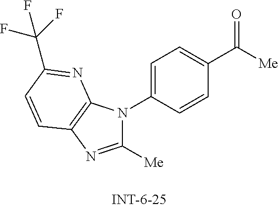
C1([Me])=NC2=C(N1C1=CC=C(C([Me])=O)C=C1)N=C(C(F)(F)F)C=C2
